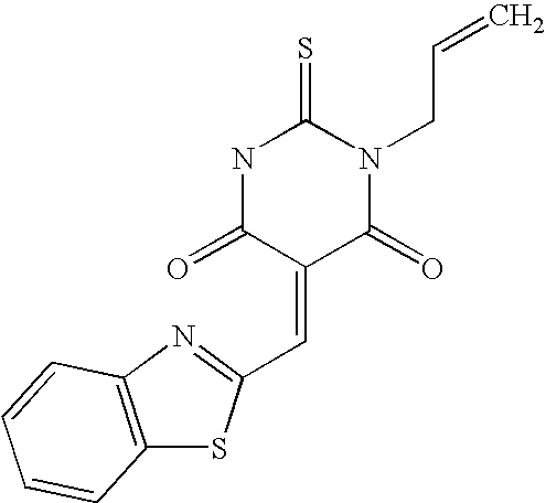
O=C1C(=CC2=NC3=C(S2)C=CC=C3)C(=O)N(CC=C)C(=S)N1
